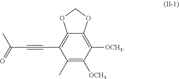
C1(C#CC(C)=O)=C2C(=C([OCH3])C([OCH3])=C1C)OCO2
